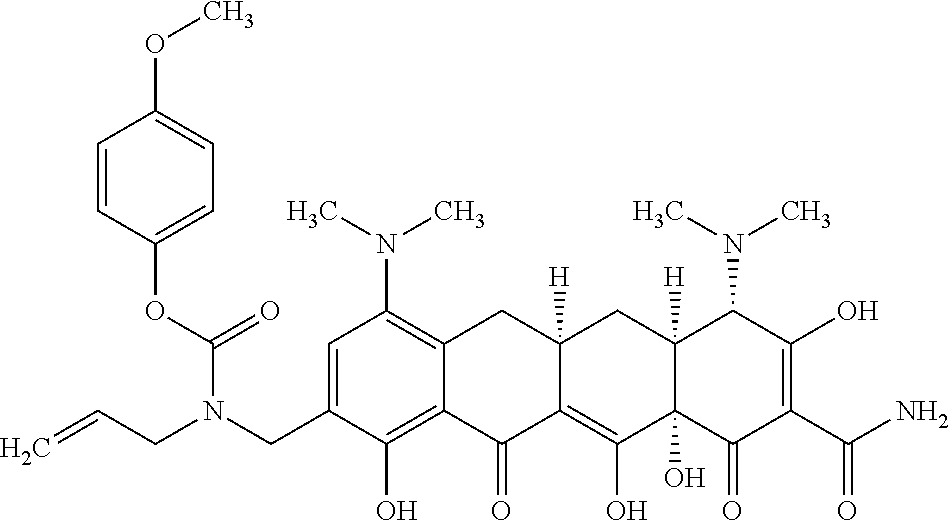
C1=C(CN(CC=C)C(OC2=CC=C(OC)C=C2)=O)C(O)=C2C(=C1N(C)C)CC1([H])C(=C(O)C3(O)C([H])(C1)C(N(C)C)C(O)=C(C(N)=O)C3=O)C2=O
